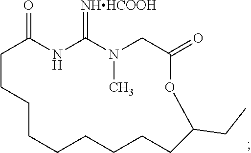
C1CCCCCCCCC(CC)OC(=O)CN(C)C(=[NHHCOOH])NC1=O
